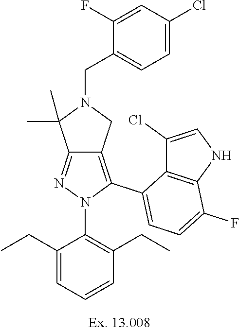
C12=NN(C3=C(CC)C=CC=C3CC)C(C3=CC=C(F)C4=C3C(Cl)=CN4)=C1CN(CC1=CC=C(Cl)C=C1F)C2(C)C
